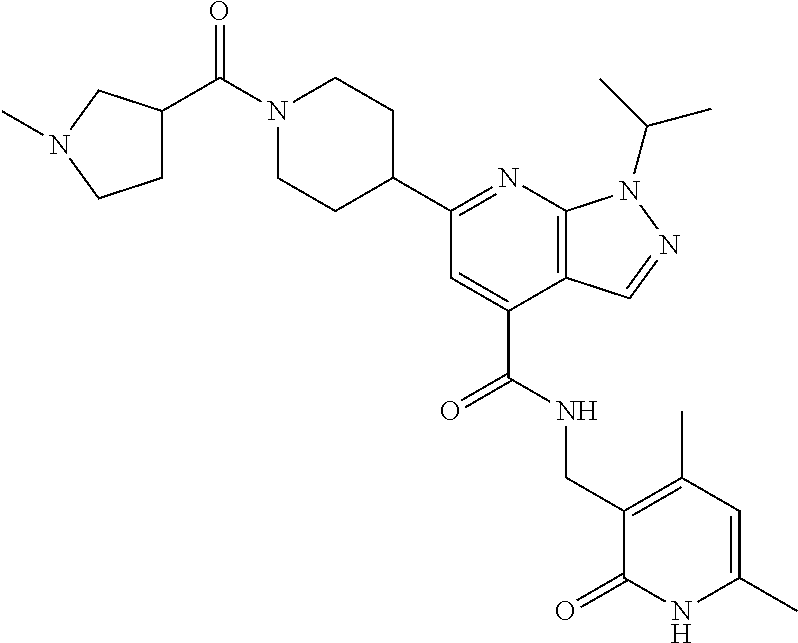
C1N(C(=O)C2CCN(C)C2)CCC(C2=NC3=C(C(C(=O)NCC4=C(C)C=C(C)NC4=O)=C2)C=NN3C(C)C)C1
